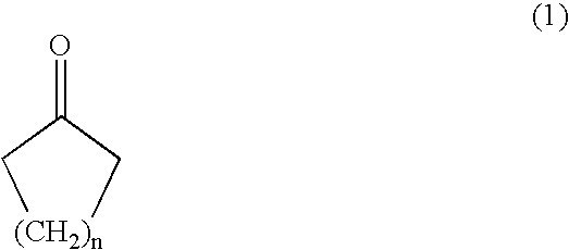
[(CH2)n]1CC(=O)C1
